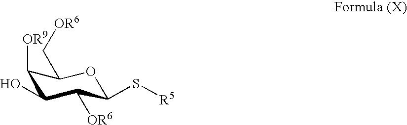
C1([OR9])C(O)C([OR6])C(S[R5])OC1C[OR6]
